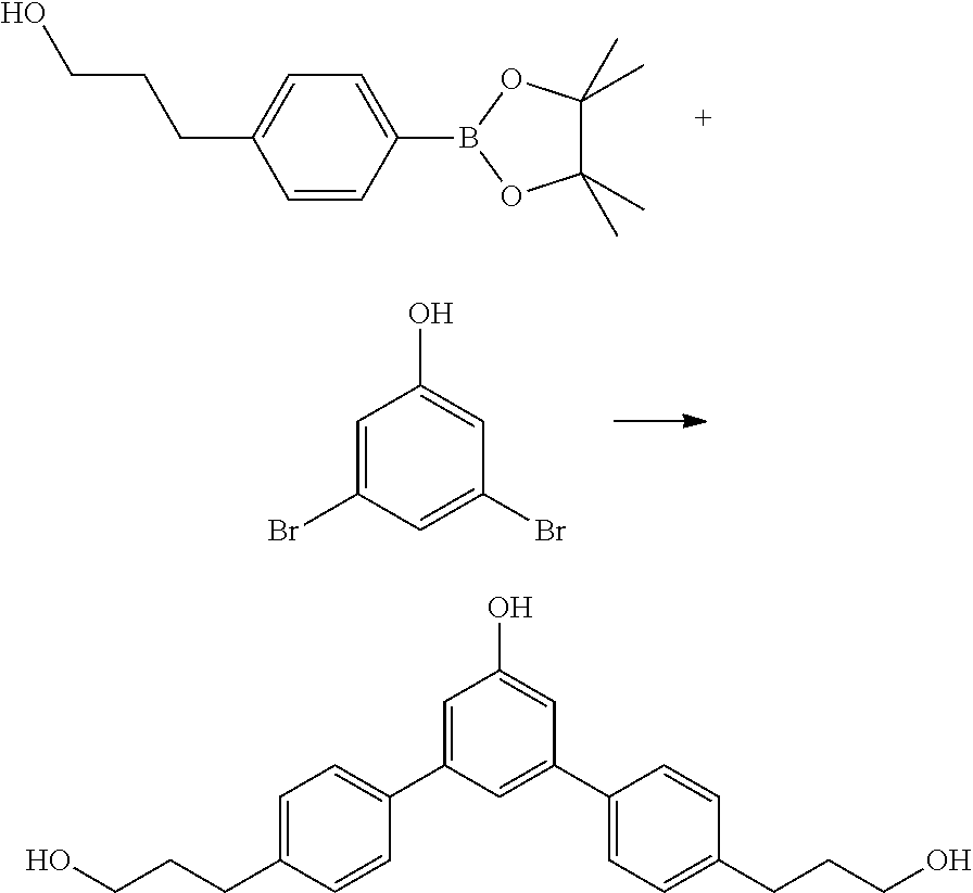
C1=CC(B2OC(C)(C)C(C)(C)O2)=CC=C1CCCO.C1=C(Br)C=C(Br)C=C1O.OCCCC1=CC=C(C2=CC(O)=CC(C3=CC=C(CCCO)C=C3)=C2)C=C1
